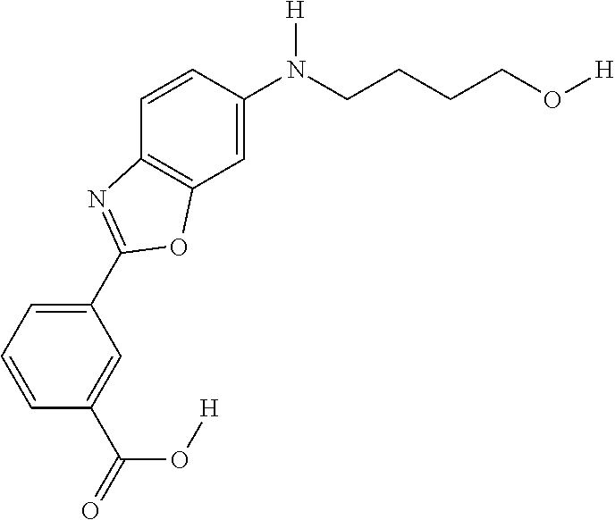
C1(N(CCCCO[H])[H])=CC2=C(C=C1)N=C(C1=CC=CC(C(=O)O[H])=C1)O2
